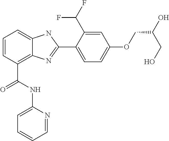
C1=CC(C(NC2=CC=CC=N2)=O)=C2C(=C1)NC(C1=CC=C(OCC(O)CO)C=C1C(F)F)=N2
